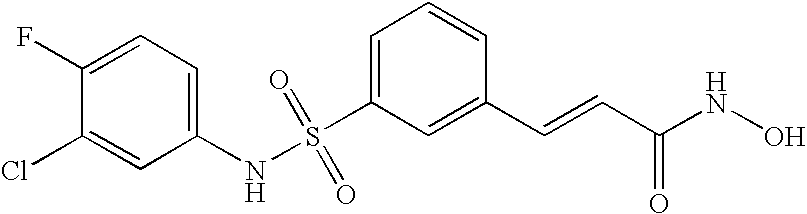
S(C1=CC=CC(C=CC(NO)=O)=C1)(NC1=CC=C(F)C(Cl)=C1)(=O)=O
